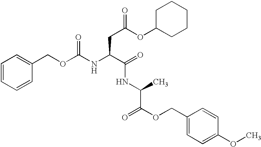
C1=CC=CC(COC(=O)NC(C(=O)NC(C)C(=O)OCC2=CC=C(OC)C=C2)CC(=O)OC2CCCCC2)=C1
